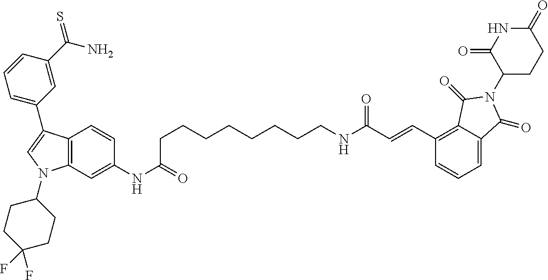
C12=C(C=C(NC(CCCCCCCCNC(C=CC3=C4C(=CC=C3)C(=O)N(C3CCC(=O)NC3=O)C4=O)=O)=O)C=C1)N(C1CCC(F)(F)CC1)C=C2C1=CC=CC(C(N)=S)=C1
